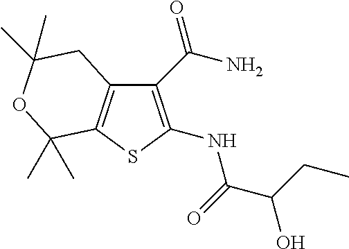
C1(C(N)=O)=C(NC(=O)C(CC)O)SC2=C1CC(C)(C)OC2(C)C
